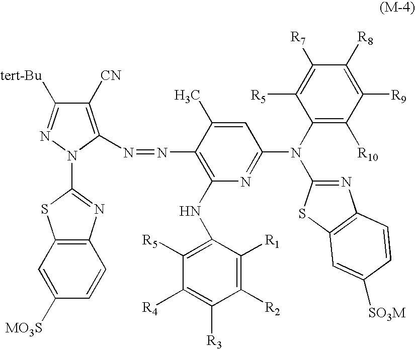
C1([CN])=C(N=NC2=C(NC3=C([R5])C([R4])=C([R3])C([R2])=C3[R1])N=C(N(C3=NC4=C(S3)C=C([SO3M])C=C4)C3=C([R10])C([R9])=C([R8])C([R7])=C3[R5])C=C2C)N(C2=NC3=C(S2)C=C([MO3S])C=C3)N=C1[tert-Bu]
